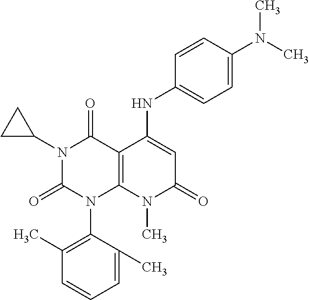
C1=C(C)C(N2C3=C(C(=O)N(C4CC4)C2=O)C(NC2=CC=C(N(C)C)C=C2)=CC(=O)N3C)=C(C)C=C1
